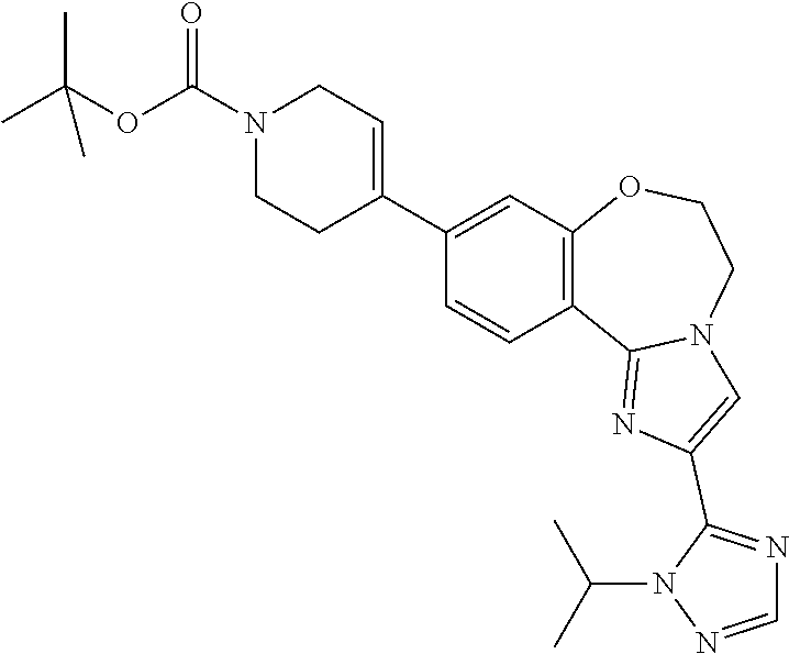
C1(C2=CCN(C(OC(C)(C)C)=O)CC2)=CC2=C(C=C1)C1=NC(C3=NC=NN3C(C)C)=CN1CCO2
